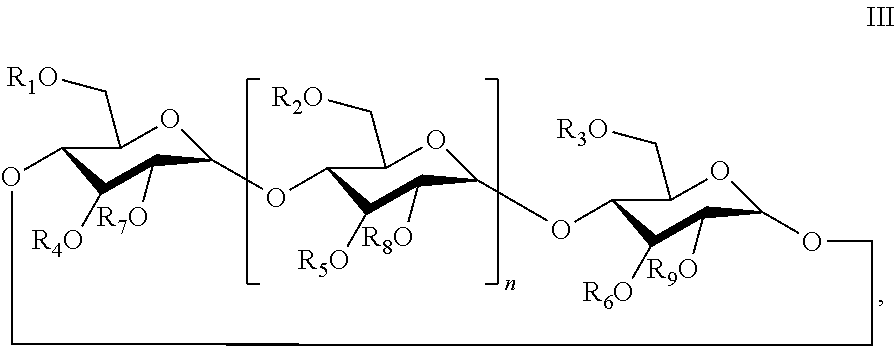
C12C([R4O])C([R7O])C(OC1C[R1O])OC1C([R5O])C([R8O])C(OC1C[R2O])OC1C([R6O])C([R9O])C(OC1C[R3O])OCCCO2
